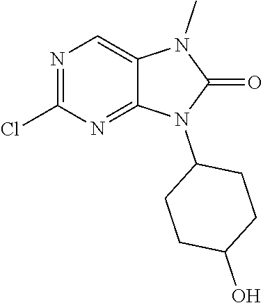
N1=C(Cl)N=C2C(=C1)N(C)C(=O)N2C1CCC(O)CC1
